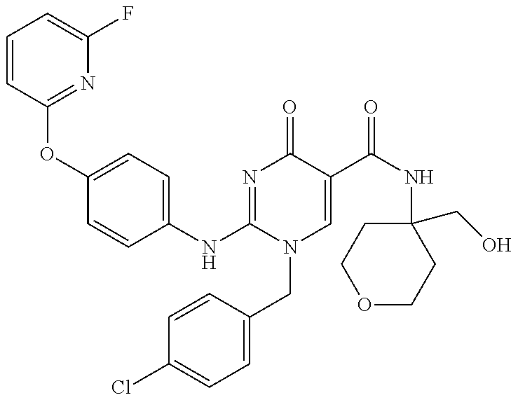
C1=CC(OC2=CC=C(NC3=NC(=O)C(C(NC4(CO)CCOCC4)=O)=CN3CC3=CC=C(Cl)C=C3)C=C2)=NC(F)=C1
